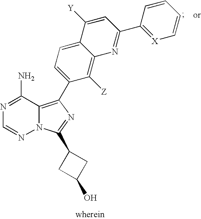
N1=C(N)C2=C(C3=CC=C4C(=C3[Z])N=C(C3=[X]C=CC=C3)C=C4[Y])N=C(C3CC(O)C3)N2N=C1
